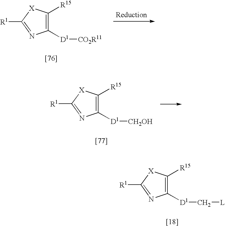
C1([D1][CO2R11])=C([R15])[X]C([R1])=N1.C1([D1][CH2OH])=C([R15])[X]C([R1])=N1.C1([D1]C[L])=C([R15])[X]C([R1])=N1
